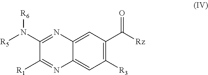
C12=CC(C([Rz])=O)=C([R3])C=C1N=C([R1])C(N([R6])[R5])=N2
